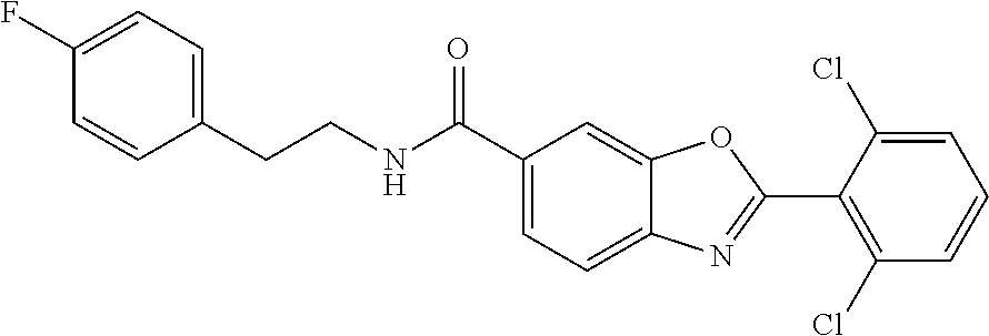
C1(C(NCCC2=CC=C(F)C=C2)=O)=CC=C2C(=C1)OC(C1=C(Cl)C=CC=C1Cl)=N2
